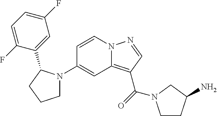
C1(N2CCCC2C2=CC(F)=CC=C2F)=CC2=C(C(=O)N3CCC(N)C3)C=NN2C=C1
